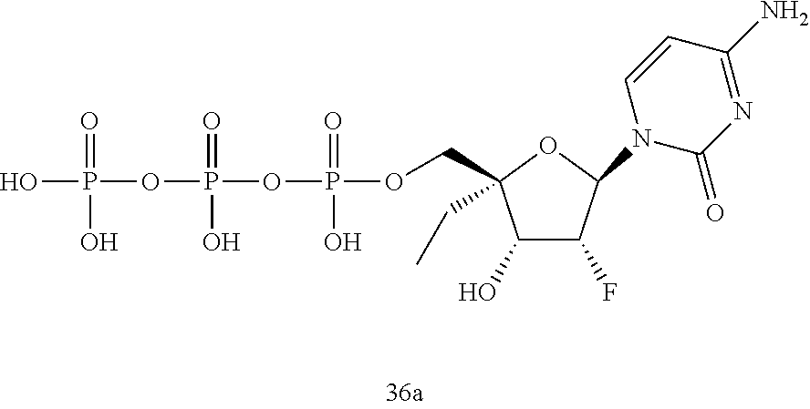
OP(=O)(O)OP(=O)(O)OP(=O)(O)OCC1(CC)C(O)C(F)C(N2C(=O)N=C(N)C=C2)O1
